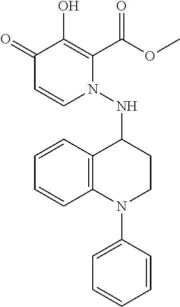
C1(=O)C=CN(NC2C3=C(N(C4=CC=CC=C4)CC2)C=CC=C3)C(C(OC)=O)=C1O
